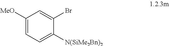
C1([MeO])=CC=C([N(SiMe2Bn)2])C(Br)=C1
